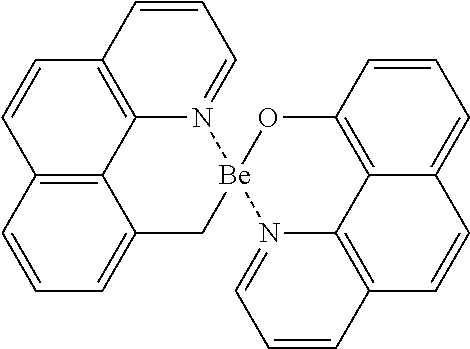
C12=C3C=CC=C1C[Be]1(N4=CC=CC(=C24)C=C3)OC2=C3C4=C(C=CC=N14)C=CC3=CC=C2
